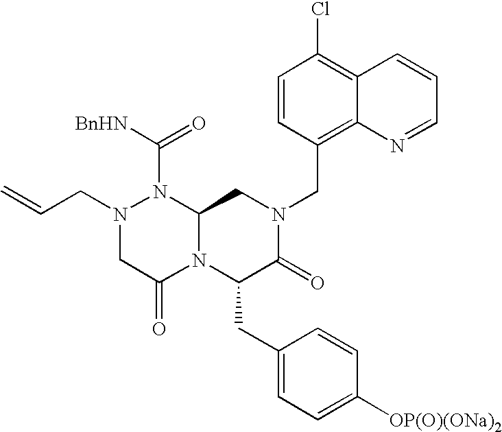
C12=C(Cl)C=CC(CN3CC4N(C(CC5=CC=C([OP(O)(ONa)2])C=C5)C3=O)C(=O)CN(CC=C)N4C([BnHN])=O)=C1N=CC=C2
